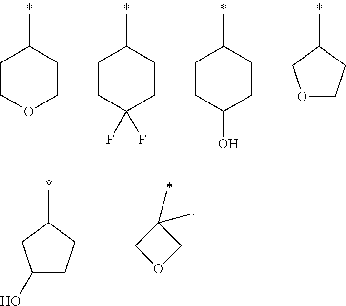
C1COCCC1C.C1CC(F)(F)CCC1C.C1CC(O)CCC1C.C1(C)COCC1.C1(C)CC(O)CC1.C1(C)(C)COC1
